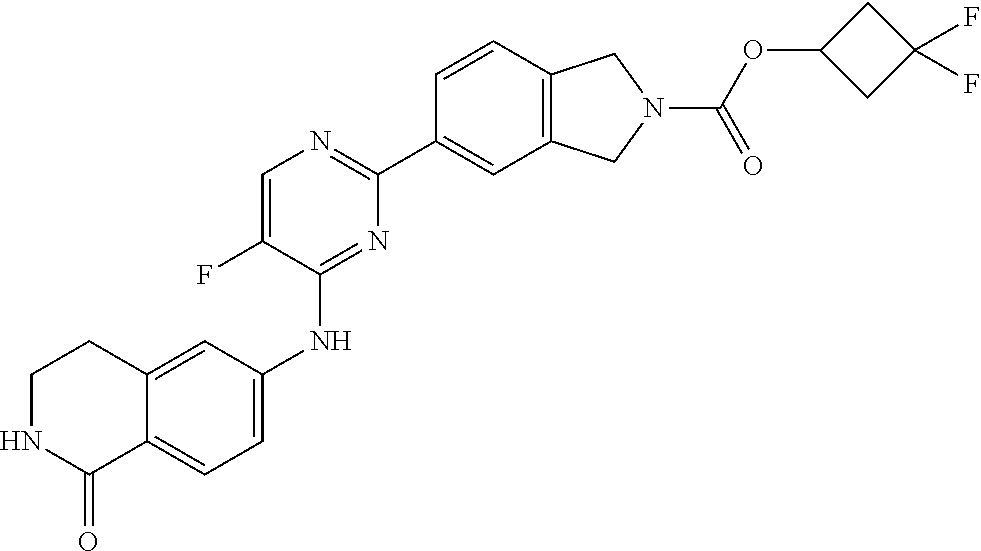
C1=C(NC2=NC(C3=CC4=C(C=C3)CN(C(=O)OC3CC(F)(F)C3)C4)=NC=C2F)C=C2C(=C1)C(=O)NCC2
